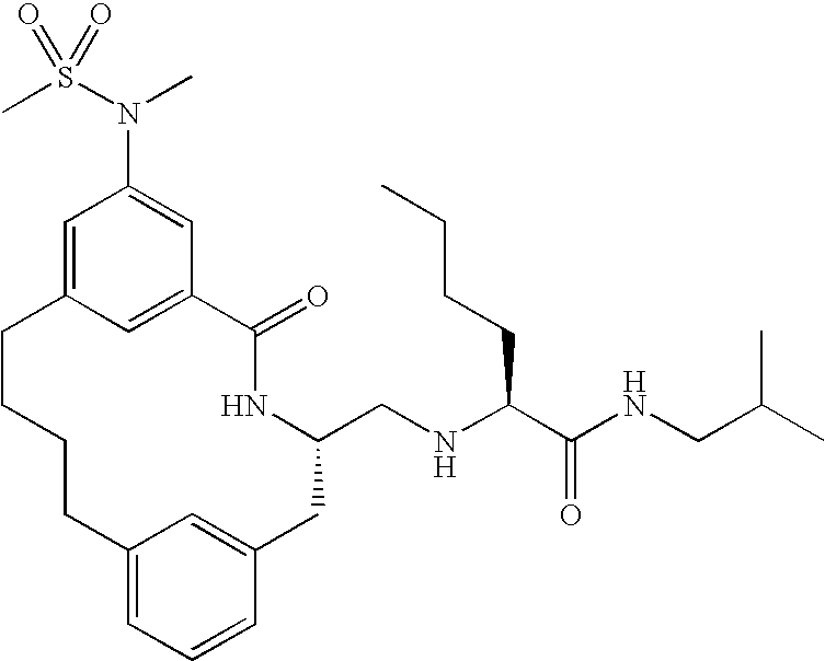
C12=CC=CC(=C1)CC(CNC(C(NCC(C)C)=O)CCCC)NC(=O)C1=CC(=CC(N(S(C)(=O)=O)C)=C1)CCCC2
